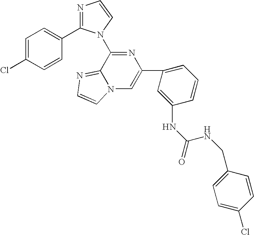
C1(C2=CN3C(=NC=C3)C(N3C(C4=CC=C(Cl)C=C4)=NC=C3)=N2)=CC=CC(NC(=O)NCC2=CC=C(Cl)C=C2)=C1
